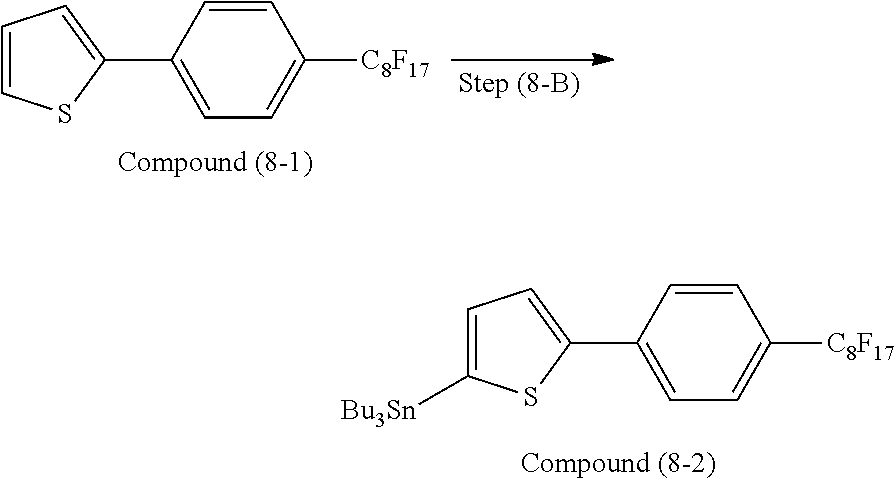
C1=CC(C2=CC=C([Bu3Sn])S2)=CC=C1[C8F17].C1=CC(C2=CC=CS2)=CC=C1[C8F17]
